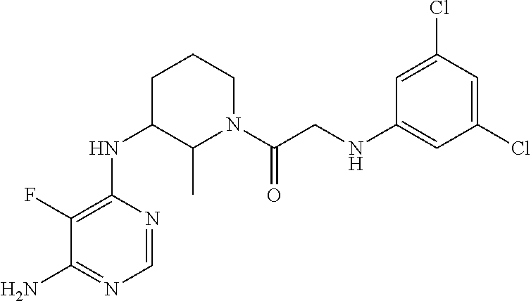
C1(F)=C(NC2C(C)N(C(CNC3=CC(Cl)=CC(Cl)=C3)=O)CCC2)N=CN=C1N
